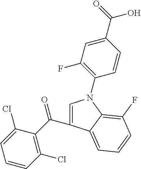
C1=C(C(C2=C(Cl)C=CC=C2Cl)=O)C2=CC=CC(F)=C2N1C1=C(F)C=C(C(=O)O)C=C1
